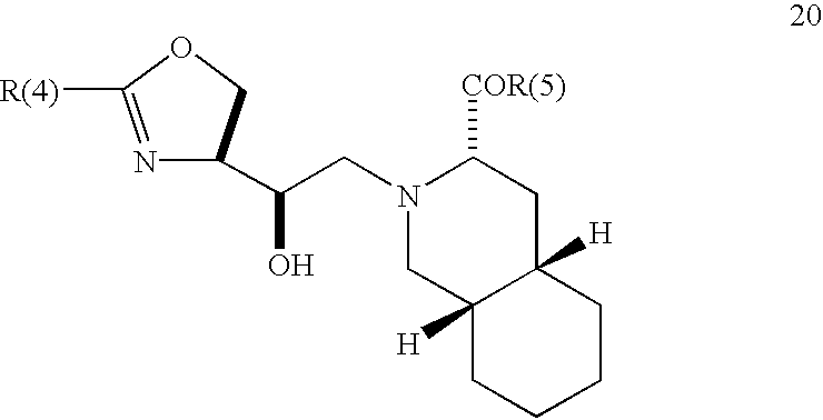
C(O)(CN1CC2([H])C([H])(CC1[COR(5)])CCCC2)C1N=C([R(4)])OC1
